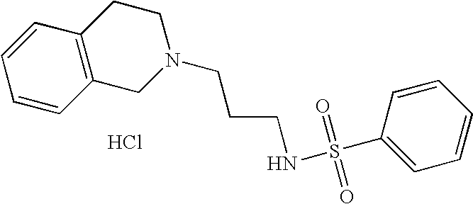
Cl.C1=CC2=C(C=C1)CCN(CCCNS(C1=CC=CC=C1)(=O)=O)C2
